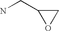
O1CC1CN
